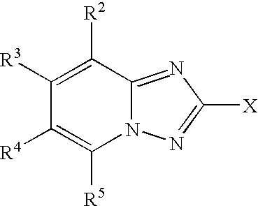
C1([R3])=C([R2])C2=NC([X])=NN2C([R5])=C1[R4]
